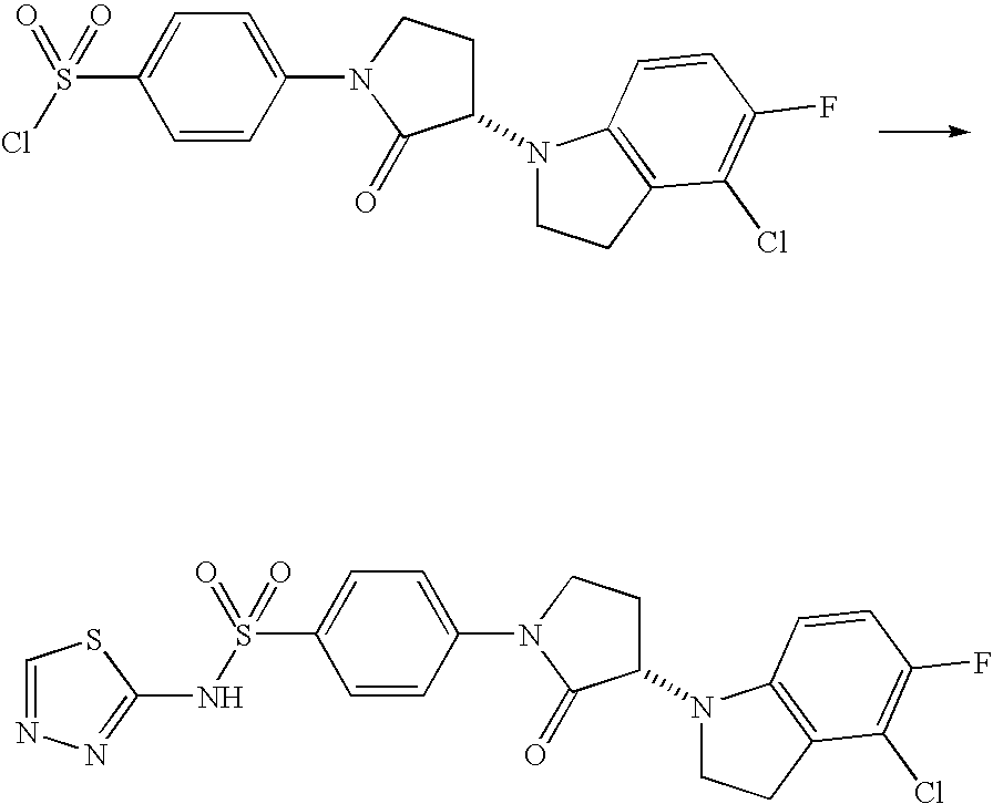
C1=CC(N2C(=O)C(N3CCC4=C3C=CC(F)=C4Cl)CC2)=CC=C1S(Cl)(=O)=O.C1=CC(N2C(=O)C(N3CCC4=C3C=CC(F)=C4Cl)CC2)=CC=C1S(NC1=NN=CS1)(=O)=O
